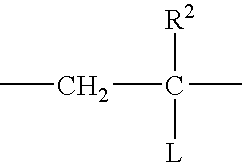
CCC([R2])(C)[L]
